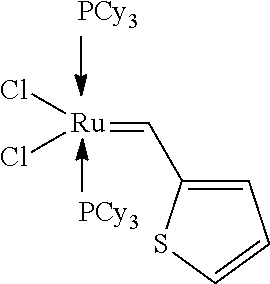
[PCy3].[PCy3].[Ru](=CC1=CC=CS1)(Cl)Cl
